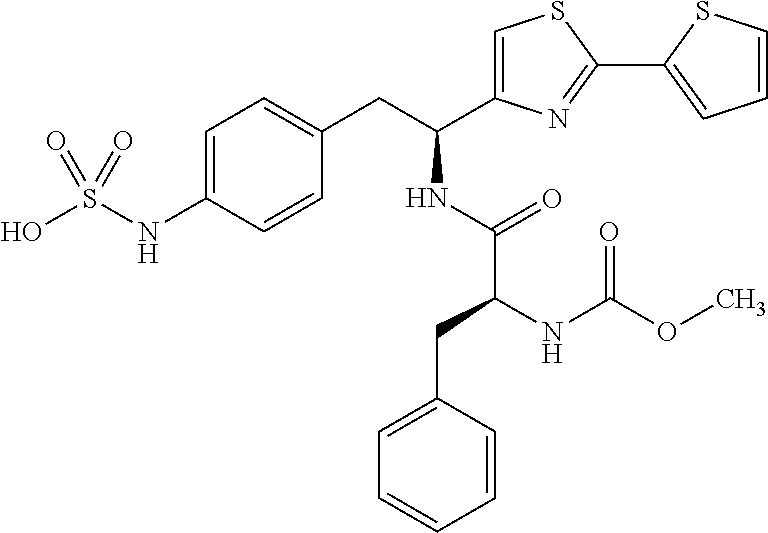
C1=C(NS(O)(=O)=O)C=CC(CC(NC(C(NC(=O)OC)CC2=CC=CC=C2)=O)C2=CSC(C3=CC=CS3)=N2)=C1
